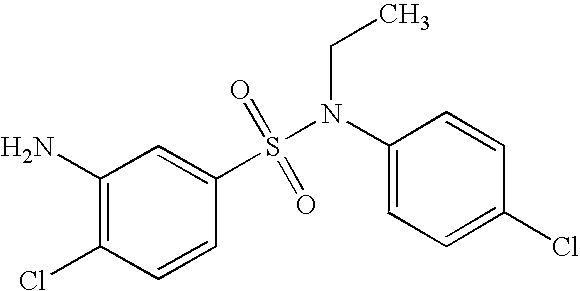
N(S(C1=CC(N)=C(Cl)C=C1)(=O)=O)(C1=CC=C(Cl)C=C1)CC
